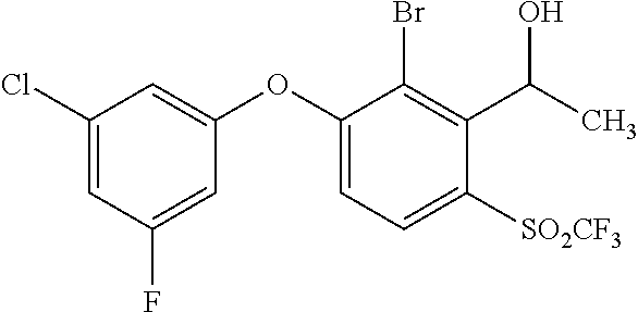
C1(Cl)=CC(F)=CC(OC2=CC=C([SO2CF3])C(C(C)O)=C2Br)=C1
